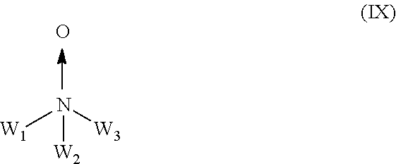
N([W2])([W1])[W3].O
